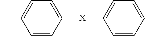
C1([X]C2=CC=C(C)C=C2)=CC=C(C)C=C1
